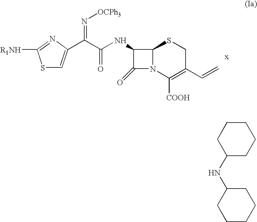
S1C=C(C(C(NC2C3N(C2=O)C([COOH])=C(C=C)CS3)=O)=N[OCPh3])N=C1[R1NH].C1(NC2CCCCC2)CCCCC1
